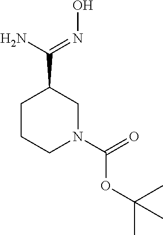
C1(C(N)=NO)CCCN(C(=O)OC(C)(C)C)C1
